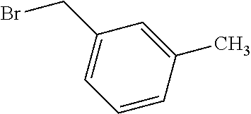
BrCC1=CC=CC(C)=C1
